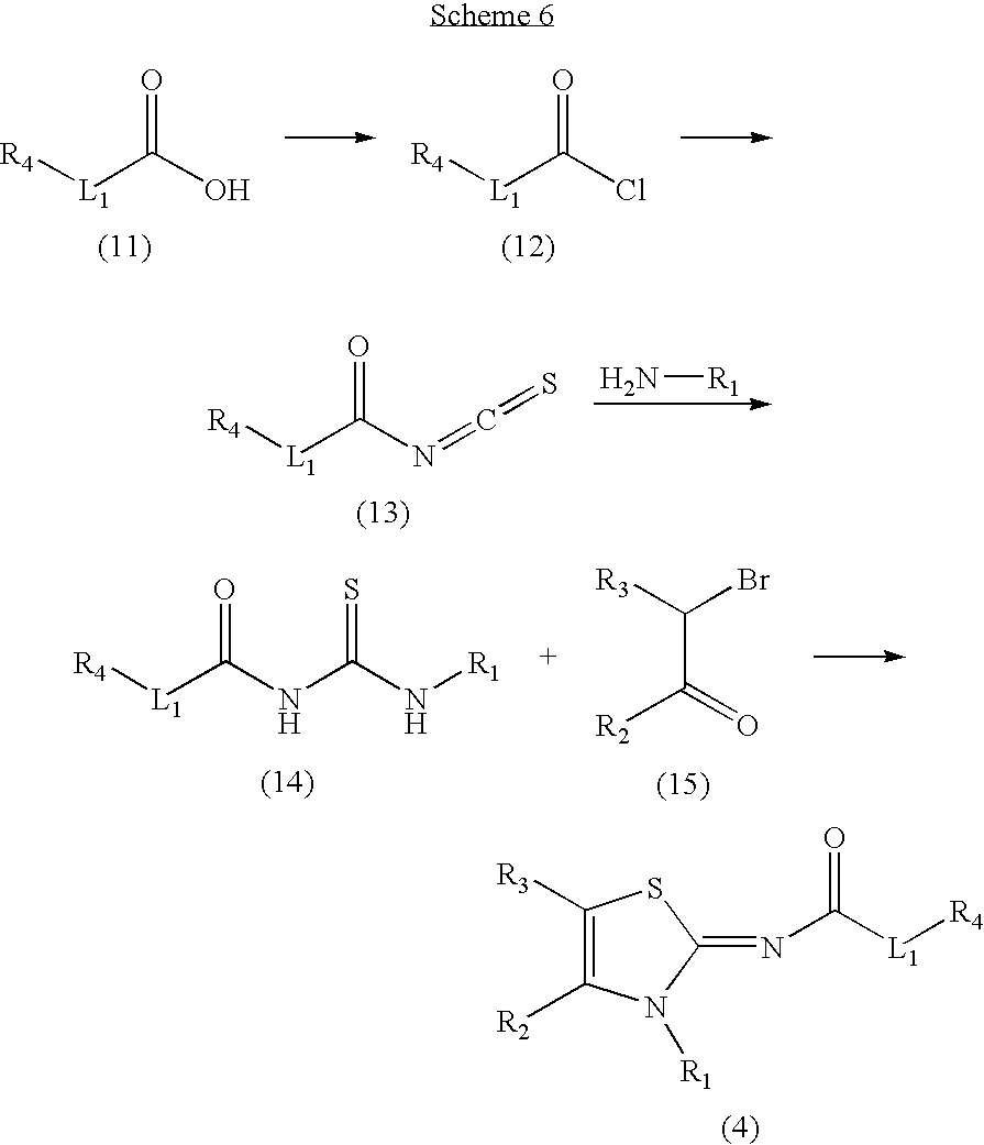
O=C(Cl)[L1][R4].O=C(O)[L1][R4].O=C(N=C=S)[L1][R4].N[R1].C(C(=O)[R2])([R3])Br.O=C(NC(N[R1])=S)[L1][R4].C1([R3])=C([R2])N([R1])C(=NC([L1][R4])=O)S1
